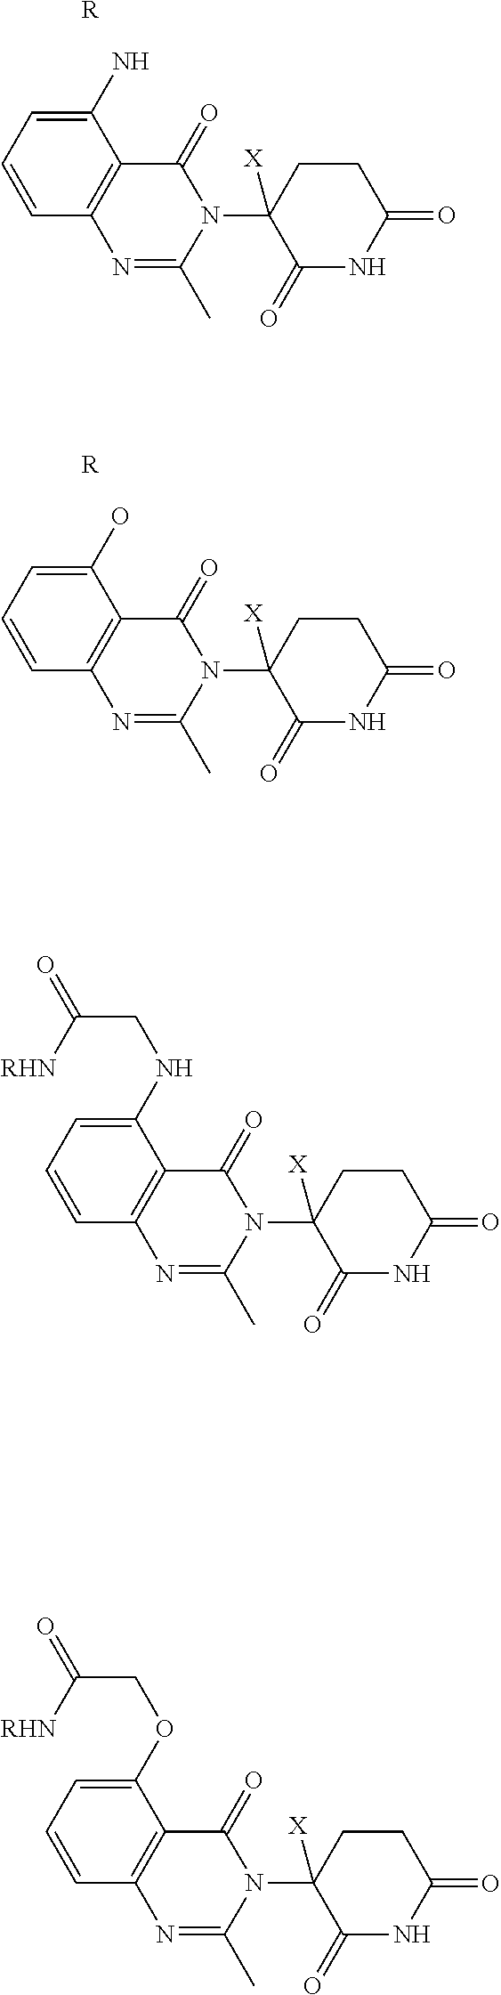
N1(C2([X])C(=O)NC(=O)CC2)C(=O)C2=C(N=C1C)C=CC=C2N.[R].N1(C2([X])C(=O)NC(=O)CC2)C(=O)C2=C(N=C1C)C=CC=C2O.[R].N1(C2([X])C(=O)NC(=O)CC2)C(=O)C2=C(N=C1C)C=CC=C2NCC(=O)[RHN].N1(C2([X])C(=O)NC(=O)CC2)C(=O)C2=C(N=C1C)C=CC=C2OCC(=O)[RHN]
